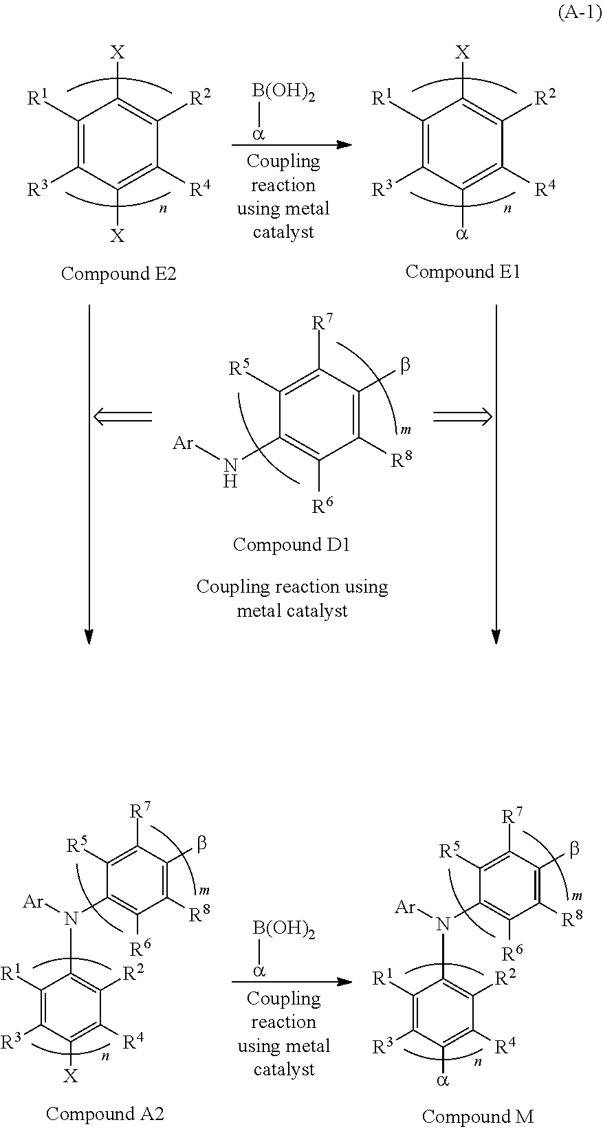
C1([R1])=C([R3])C([a])=C([R4])C([R2])=C1N(C1=C([R6])C([R8])=C(b)C([R7])=C1[R5])[Ar].C1([R1])=C([R3])C([X])=C([R4])C([R2])=C1N(C1=C([R6])C([R8])=C(b)C([R7])=C1[R5])[Ar].[B(OH)2][a].C1([R1])=C([R3])C([X])=C([R4])C([R2])=C1[X].C1([R1])=C([R3])C([a])=C([R4])C([R2])=C1[X].[B(OH)2][a].C1([R5])=C([R7])C(b)=C([R8])C([R6])=C1N[Ar]
